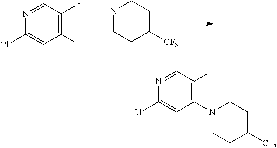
C1(I)=C(F)C=NC(Cl)=C1.N1CCC([CF3])CC1.C1(N2CCC([CF3])CC2)=C(F)C=NC(Cl)=C1
